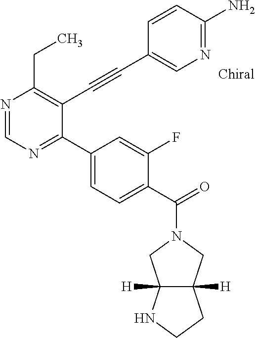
N1=CN=C(C2=CC=C(C(=O)N3CC4([H])C([H])(C3)NCC4)C(F)=C2)C(C#CC2=CN=C(N)C=C2)=C1CC
